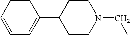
C1=C(C2CCN(CC)CC2)C=CC=C1
